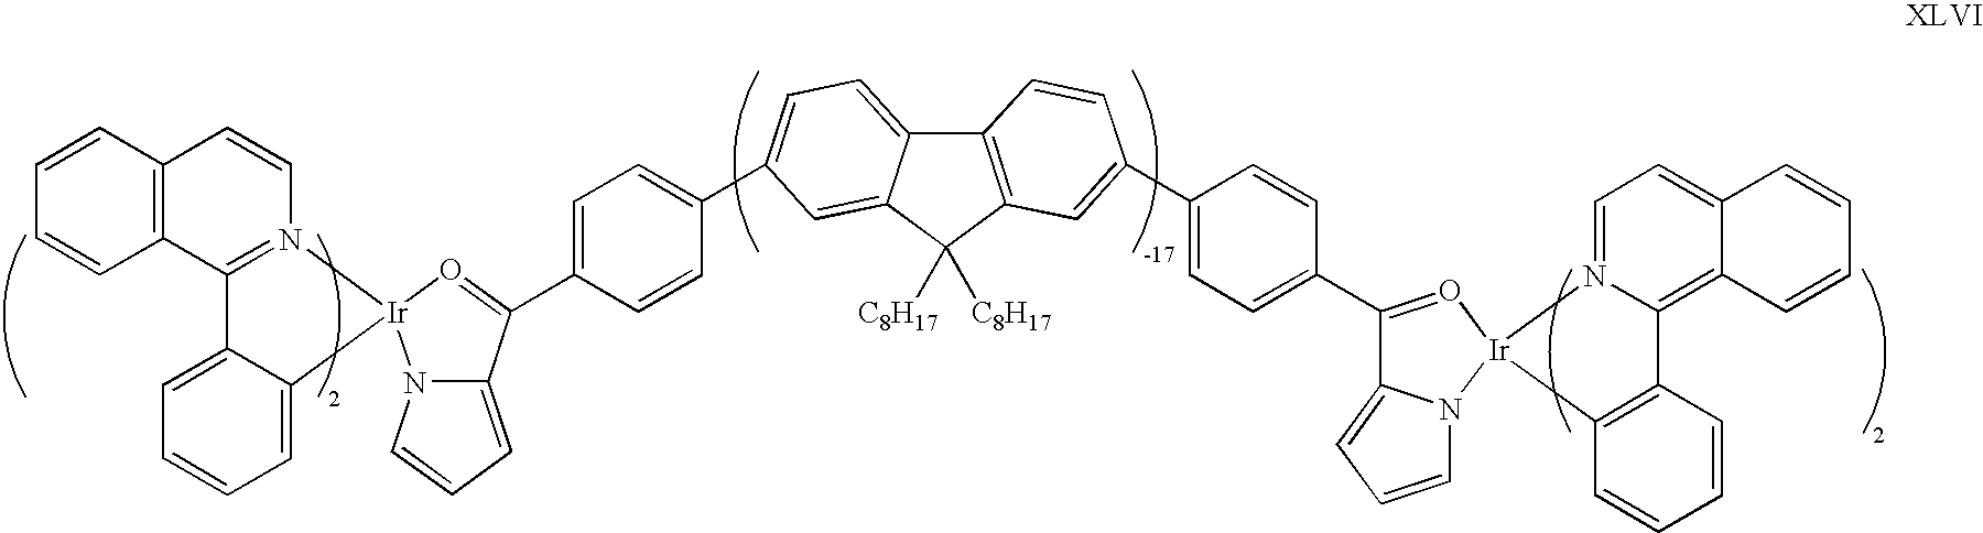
C12=C(C=CC=C1)C=CN1=C2C2=CC=CC=C2[Ir]12N1C(=CC=C1)C(C1=CC=C(C3=CC=C4C5=C(C([C8H17])([C8H17])C4=C3)C=C(C3=CC=C(C4=O[Ir]6(N7=CC=C8C(=C7C7=C6C=CC=C7)C=CC=C8)N6C4=CC=C6)C=C3)C=C5)C=C1)=O2
